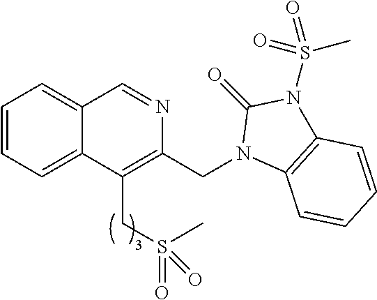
C1=CC=C2C(=C1)C=NC(CN1C3=C(N(S(C)(=O)=O)C1=O)C=CC=C3)=C2CS(=O)(C)=O
